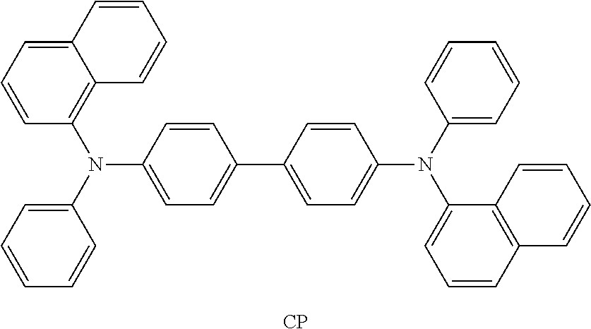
C1=CC=CC(N(C2=CC=C(C3=CC=C(N(C4=CC=CC5=C4C=CC=C5)C4=CC=CC=C4)C=C3)C=C2)C2=C3C(=CC=C2)C=CC=C3)=C1.[CP]
